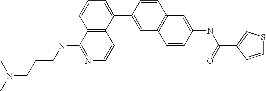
C1=CC2=C(C(C3=CC4=C(C=C3)C=C(NC(=O)C3=CSC=C3)C=C4)=C1)C=CN=C2NCCCN(C)C
